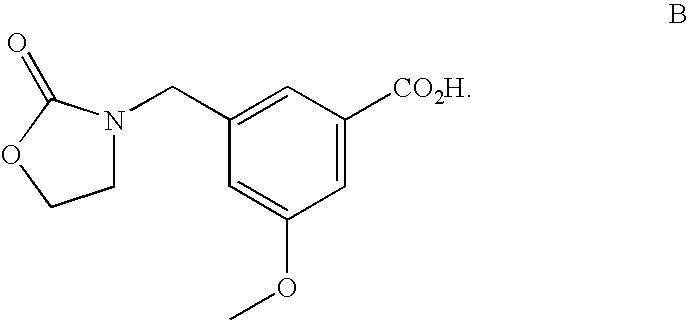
C1=C([CO2H])C=C(CN2CCOC2=O)C=C1OC
